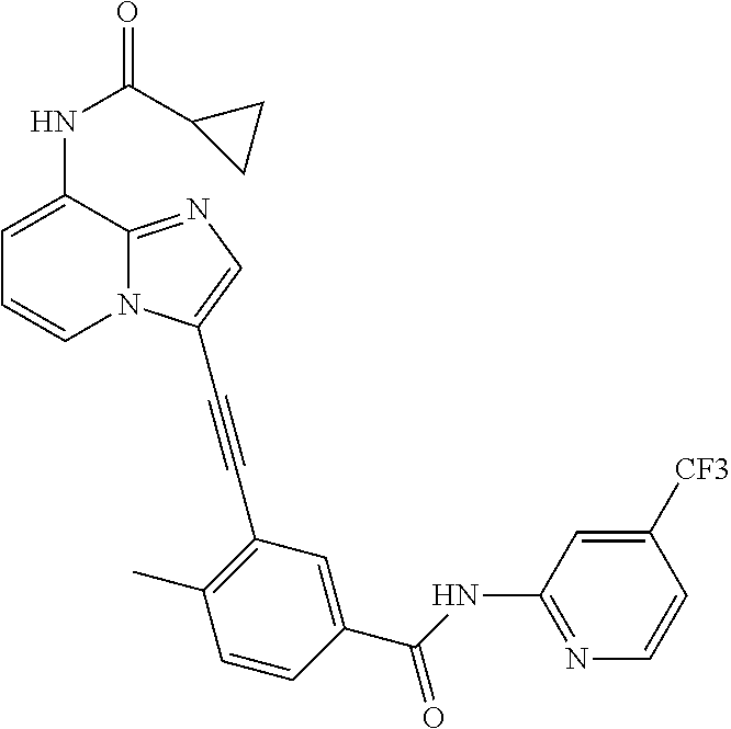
C1=C(NC(=O)C2CC2)C2=NC=C(C#CC3=C(C)C=CC(C(=O)NC4=NC=CC([CF3])=C4)=C3)N2C=C1
